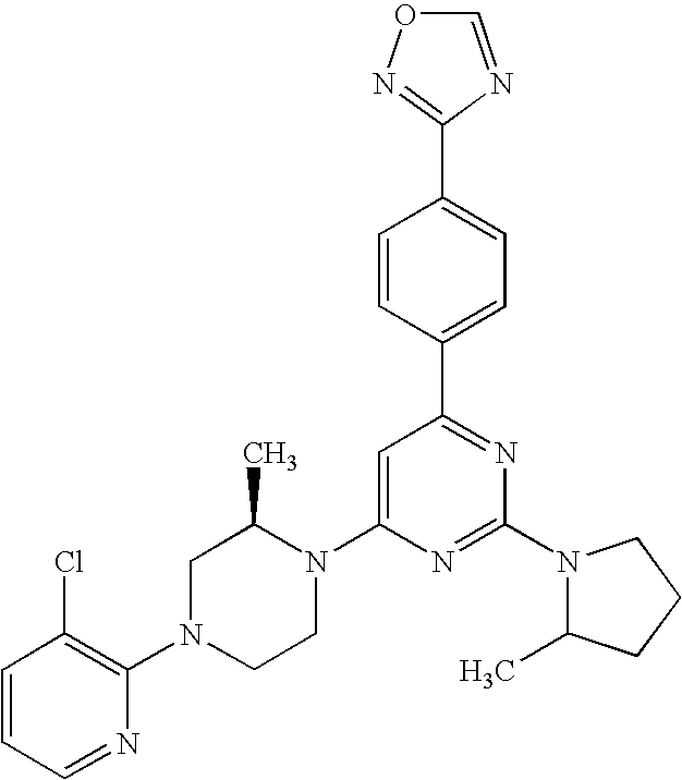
C1=CC=NC(N2CCN(C3=CC(C4=CC=C(C5=NOC=N5)C=C4)=NC(N4C(C)CCC4)=N3)C(C)C2)=C1Cl
